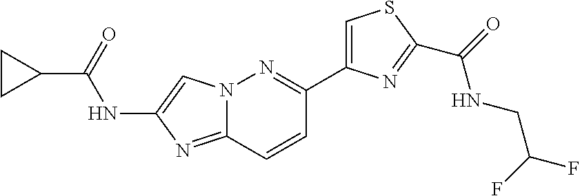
C1CC1C(=O)NC1=CN2C(=N1)C=CC(C1=CSC(C(=O)NCC(F)F)=N1)=N2
